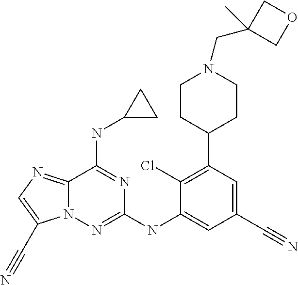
N12C(=NC=C1C#N)C(NC1CC1)=NC(NC1=CC(C#N)=CC(C3CCN(CC4(C)COC4)CC3)=C1Cl)=N2
